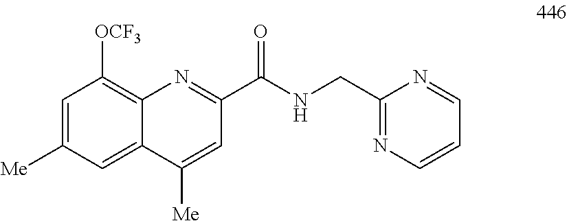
C1=C([Me])C=C2C(=C1[OCF3])N=C(C(=O)NCC1=NC=CC=N1)C=C2[Me]
